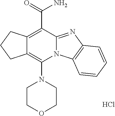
N12C(=NC3=C1C=CC=C3)C(C(N)=O)=C1C(=C2N2CCOCC2)CCC1.Cl
